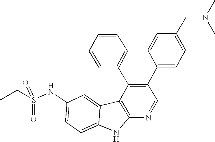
O=S(=O)(NC1=CC=C2C(=C1)C1=C(N2)N=CC(C2=CC=C(CN(C)C)C=C2)=C1C1=CC=CC=C1)CC
